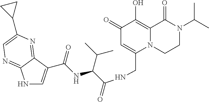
CC(C)N1C(=O)C2=C(O)C(=O)C=C(CNC(=O)C(NC(=O)C3=CNC4=NC=C(C5CC5)N=C34)C(C)C)N2CC1
